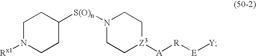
C1C[Z3]([A][R][E][Y])CCN1[S(O)n]C1CCN([Rx1])CC1
